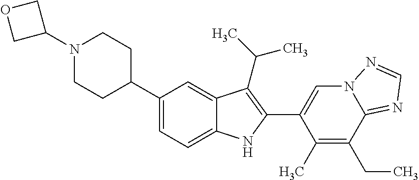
C1(N2CCC(C3=CC=C4C(=C3)C(C(C)C)=C(C3=CN5C(=NC=N5)C(CC)=C3C)N4)CC2)COC1
